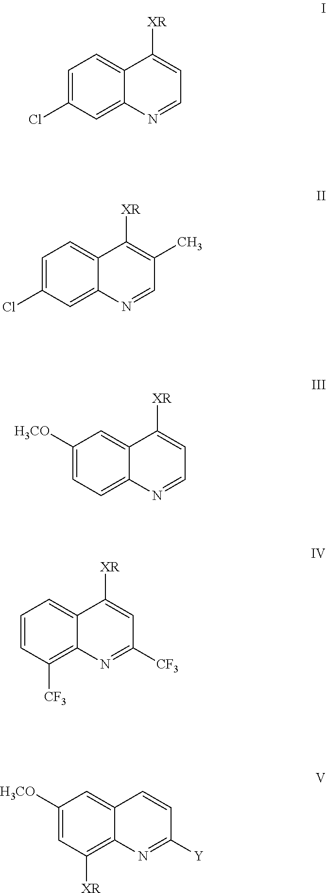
C1=C(Cl)C=C2C(=C1)C([XR])=CC=N2.C1=C(Cl)C=C2C(=C1)C([XR])=C(C)C=N2.C1([H3CO])=CC=C2C(=C1)C([XR])=CC=N2.C1=CC([CF3])=C2C(=C1)C([XR])=CC([CF3])=N2.C1([H3CO])=CC([XR])=C2C(=C1)C=CC([Y])=N2
